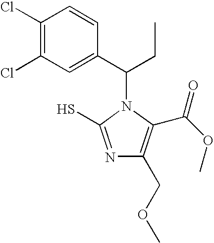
C1(Cl)=C(Cl)C=C(C(CC)N2C(S)=NC(COC)=C2C(OC)=O)C=C1
